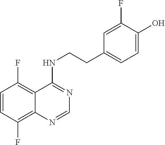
C1=CC(F)=C2C(=C1F)C(NCCC1=CC=C(O)C(F)=C1)=NC=N2
